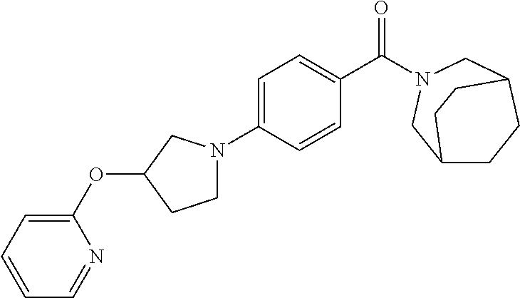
C1CC2CN(C(C3=CC=C(N4CCC(OC5=CC=CC=N5)C4)C=C3)=O)CC1CC2
